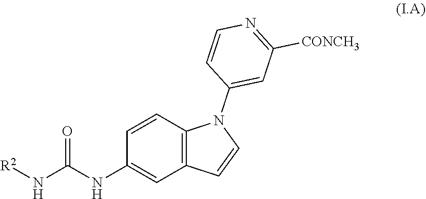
C1(NC(N[R2])=O)=CC2=C(C=C1)N(C1=CC([CONCH3])=NC=C1)C=C2
